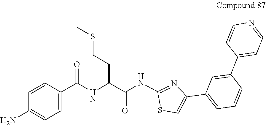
C1(C2=CC=NC=C2)=CC(C2=CSC(NC(C(NC(C3=CC=C(N)C=C3)=O)CCSC)=O)=N2)=CC=C1
